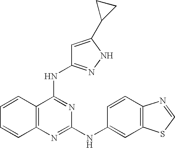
C1=CC2=C(C=C1)N=C(NC1=CC3=C(C=C1)N=CS3)N=C2NC1=NNC(C2CC2)=C1
